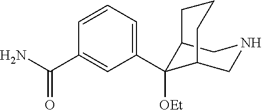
C12C([OEt])(C3=CC=CC(C(=O)N)=C3)C(CNC1)CCC2
